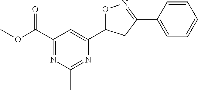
O=C(C1=NC(C)=NC(C2ON=C(C3=CC=CC=C3)C2)=C1)OC
